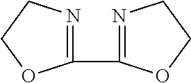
C1(C2=NCCO2)=NCCO1
